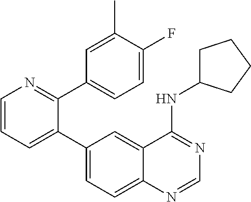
C1=CN=C(C2=CC=C(F)C(C)=C2)C(C2=CC=C3C(=C2)C(NC2CCCC2)=NC=N3)=C1
